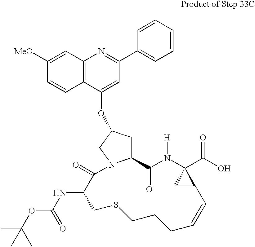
C12CC(OC3=CC(C4=CC=CC=C4)=NC4=C3C=CC([MeO])=C4)CN1C(=O)C(NC(=O)OC(C)(C)C)CSCCCC=CC1C(C(O)=O)(N([H])C2=O)C1
